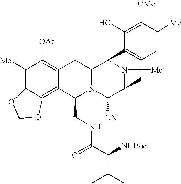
C1([Me])=C2C(=C3C(=C1[OAc])CC1N(C3CNC(C([NHBoc])C(C)C)=O)C([CN])C3N([Me])C1C1=C(C3)C=C([Me])C([OMe])=C1O)OCO2
